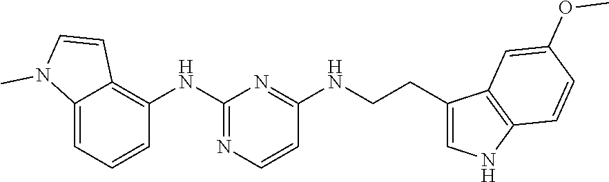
C12=CC=CC(NC3=NC=CC(NCCC4=CNC5=C4C=C(OC)C=C5)=N3)=C1C=CN2C
